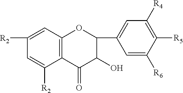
C1([R2])=CC2=C(C([R2])=C1)C(=O)C(O)C(C1=CC([R4])=C([R5])C([R6])=C1)O2
